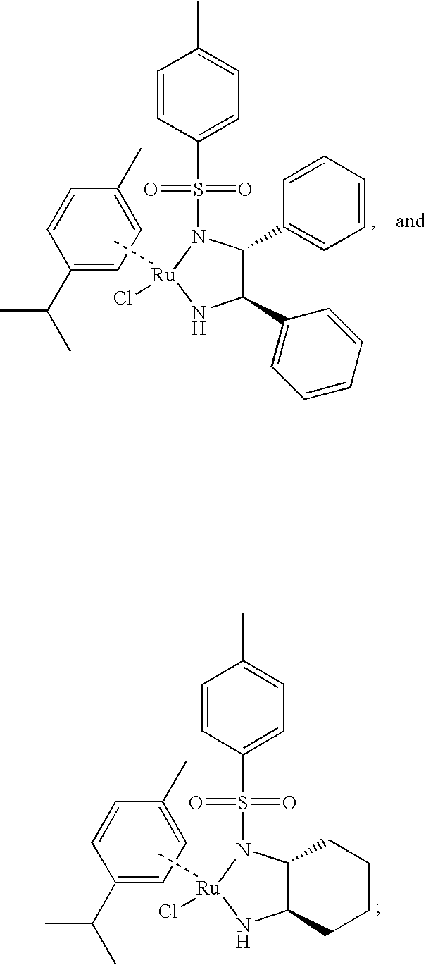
C1(C(C)C)=CC=C(C)C=C1.C[Ru]1(Cl)N(S(=O)(=O)C2=CC=C(C)C=C2)C2C(N1)CCCC2.C1(C(C)C)=CC=C(C)C=C1.C[Ru]1(Cl)N(S(=O)(=O)C2=CC=C(C)C=C2)C(C2=CC=CC=C2)C(C2=CC=CC=C2)N1
